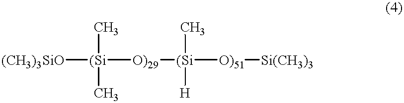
[(CH3)3SiO][(Si]([O)29][(Si]([O)51][Si(CH3)3])(C)[H])(C)C
